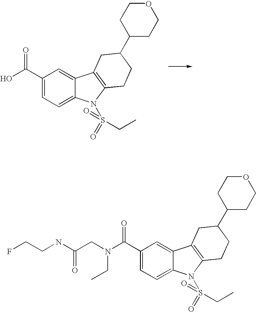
C1(C(O)=O)=CC=C2C(=C1)C1=C(N2S(=O)(=O)CC)CCC(C2CCOCC2)C1.C1(C(N(CC(NCCF)=O)CC)=O)=CC=C2C(=C1)C1=C(N2S(=O)(=O)CC)CCC(C2CCOCC2)C1
